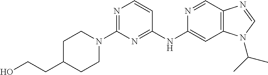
C1(N2CCC(CCO)CC2)=NC=CC(NC2=CC3=C(C=N2)N=CN3C(C)C)=N1
